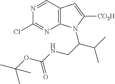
C12=C(C=NC(Cl)=N1)C=C([CO2H])N2C(C(C)C)CNC(OC(C)(C)C)=O
